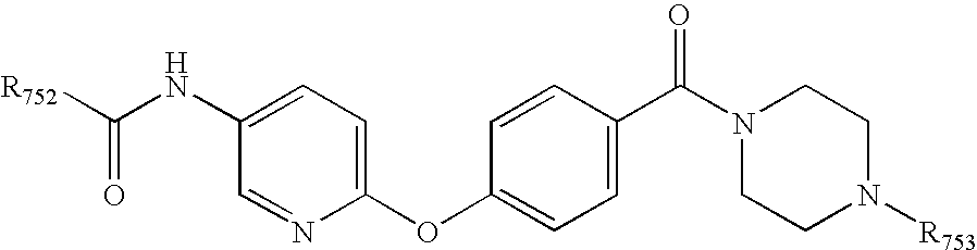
C1(NC([R752])=O)=CC=C(OC2=CC=C(C(N3CCN([R753])CC3)=O)C=C2)N=C1
